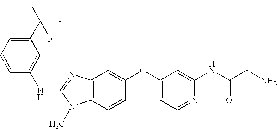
N(C1=NC2=C(N1C)C=CC(OC1=CC=NC(NC(CN)=O)=C1)=C2)C1=CC(C(F)(F)F)=CC=C1
